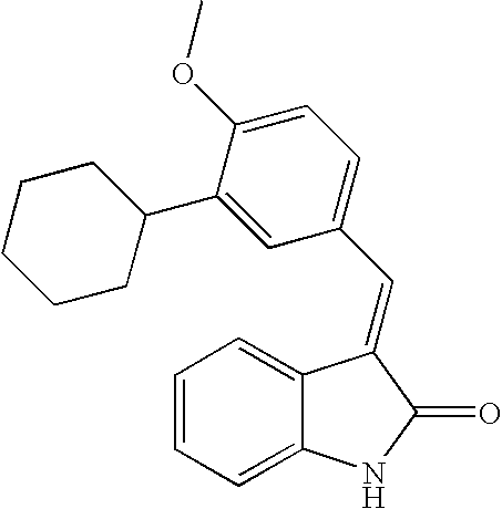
C1=CC=C2C(=C1)C(=CC1=CC=C(OC)C(C3CCCCC3)=C1)C(=O)N2
